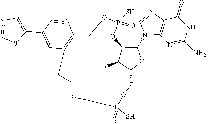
C1=NC2=C(N1C1C3C(F)C(COP(S)(=O)OCCC4=C(COP(S)(=O)O3)N=CC(C3=CN=CS3)=C4)O1)N=C([NH2])NC2=O
